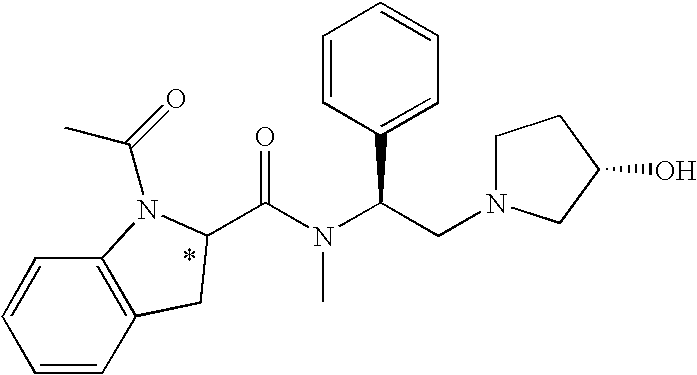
C(N(C(CN1CCC(O)C1)C1=CC=CC=C1)C)(=O)C1CC2=C(C=CC=C2)N1C(C)=O
